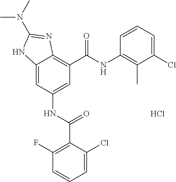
C12=CC(NC(=O)C3=C(F)C=CC=C3Cl)=CC(C(NC3=C(C)C(Cl)=CC=C3)=O)=C1N=C(N(C)C)N2.Cl
